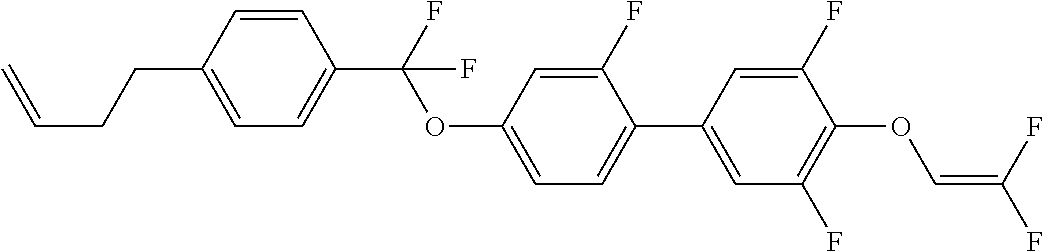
C1=CC(CCC=C)=CC=C1C(F)(OC1=CC=C(C2=CC(F)=C(OC=C(F)F)C(F)=C2)C(F)=C1)F
